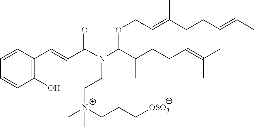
C1=CC(C=CC(N(C(OCC=C(CCC=C(C)C)C)C(CCC=C(C)C)C)CC[N+](C)(CCC[OSO3])C)=O)=C(O)C=C1
